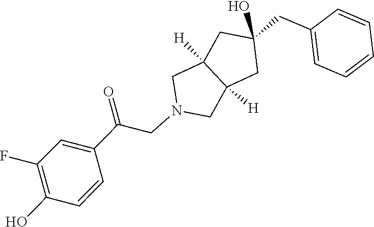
C1=CC=CC=C1CC1(O)CC2([H])C([H])(CN(CC(C3=CC(F)=C(O)C=C3)=O)C2)C1
